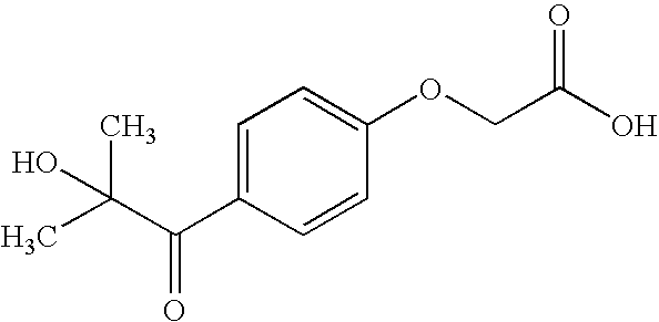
C1=C(C(C(C)(C)O)=O)C=CC(OCC(O)=O)=C1
